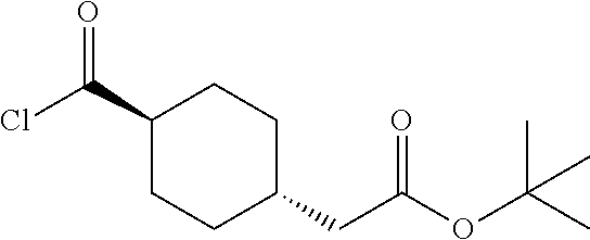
C1(C(Cl)=O)CCC(CC(OC(C)(C)C)=O)CC1
